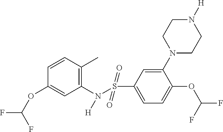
C1(N(S(C2=CC=C(OC(F)F)C(N3CCN([H])CC3)=C2)(=O)=O)[H])=C(C)C=CC(OC(F)F)=C1
